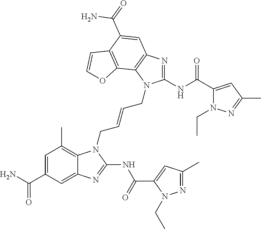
C1=C(C(N)=O)C=C2C(=C1C)N(CC=CCN1C(NC(=O)C3=CC(C)=NN3CC)=NC3=C1C1=C(C(C(N)=O)=C3)C=CO1)C(NC(=O)C1=CC(C)=NN1CC)=N2
